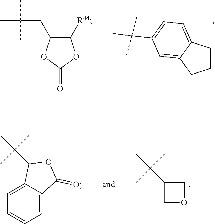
C1([R44])=C(CC(C)(C)C)OC(=O)O1.C1CC2=CC=C(C(C)(C)C)C=C2C1.C1=C2C(=CC=C1)C(C(C)(C)C)OC2=O.C1(C(C)(C)C)COC1
